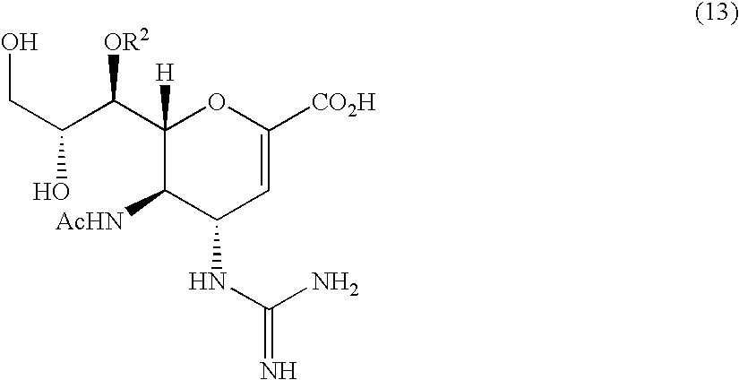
C1(C(C(CO)O)[OR2])([H])C([AcHN])C(NC(=N)N)C=C([CO2H])O1
